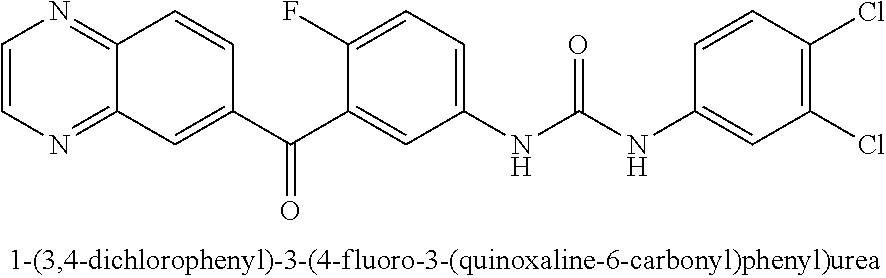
C1=CN=C2C(=N1)C=CC(C(C1=CC(NC(NC3=CC(Cl)=C(Cl)C=C3)=O)=CC=C1F)=O)=C2
